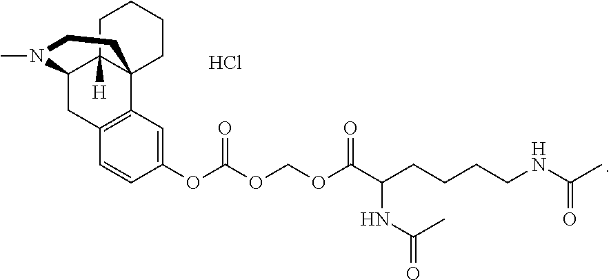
CN1C2CC3=C(C4(C2([H])CCCC4)CC1)C=C(OC(=O)OCOC(C(CCCCNC(=O)C)NC(=O)C)=O)C=C3.Cl
